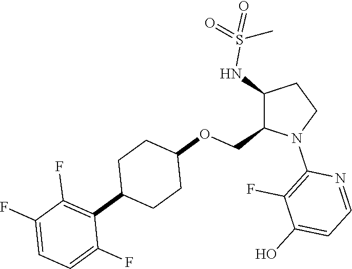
C1(NS(=O)(=O)C)C(COC2CCC(C3=C(F)C(F)=CC=C3F)CC2)N(C2=C(F)C(O)=CC=N2)CC1
